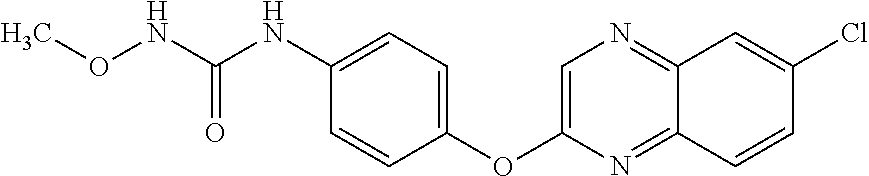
C1(OC2=CN=C3C(=N2)C=CC(Cl)=C3)=CC=C(NC(NOC)=O)C=C1
